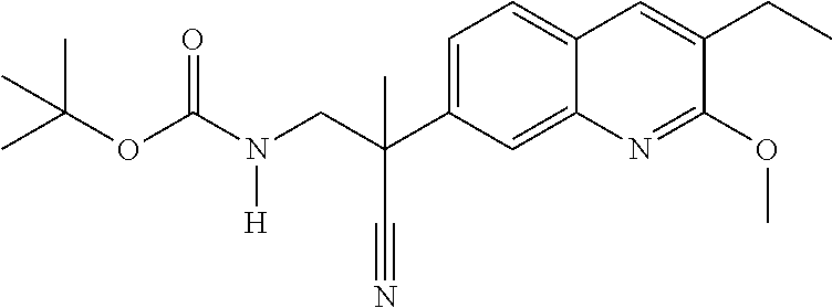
C1=C2C(=CC=C1C(CN(C(OC(C)(C)C)=O)[H])(C)C#N)C=C(CC)C(OC)=N2
